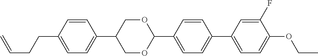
C1=CC(CCC=C)=CC=C1C1COC(C2=CC=C(C3=CC=C(OCC)C(F)=C3)C=C2)OC1
